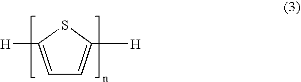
C1=C([H])SC([H])=C1
